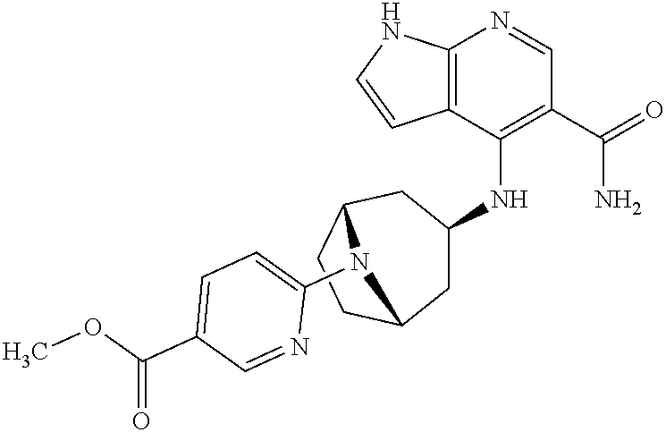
C12=C(C(NC3CC4CCC(C3)N4C3=CC=C(C(OC)=O)C=N3)=C(C(=O)N)C=N1)C=CN2
